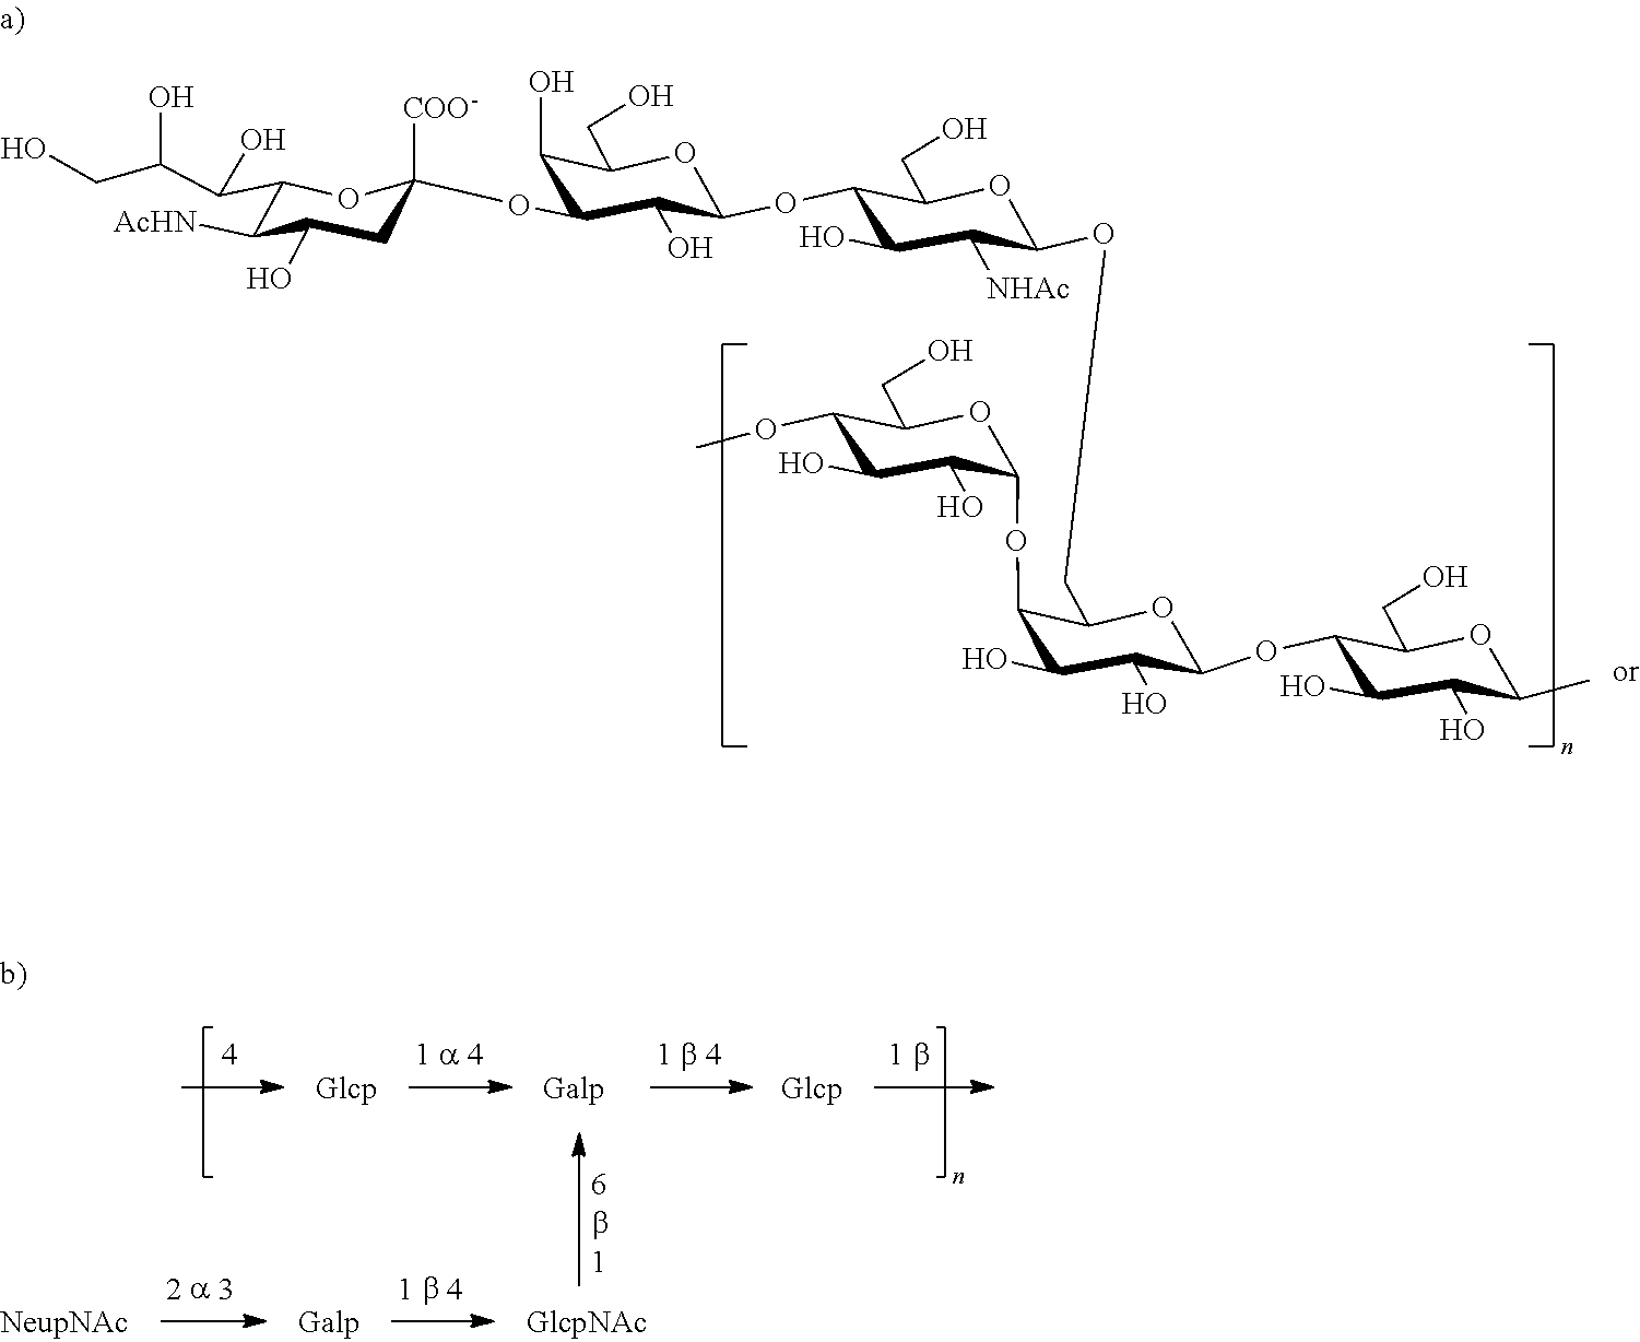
C1(O)C(OC2C(O)C(O)C(OC3C(O)C(O)C(C)OC3CO)OC2COC2C([NHAc])C(O)C(OC3C(O)C(OC4([COO-])OC(C(C(CO)O)O)C([AcHN])C(O)C4)C(O)C(CO)O3)C(CO)O2)OC(CO)C(OC)C1O
